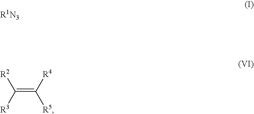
C(=C([R4])[R5])([R3])[R2]
